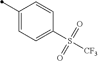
C1=CC(C)=CC=C1S([CF3])(=O)=O
